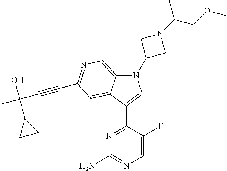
N1(C2CN(C(COC)C)C2)C2=CN=C(C#CC(C)(O)C3CC3)C=C2C(C2=NC(N)=NC=C2F)=C1
